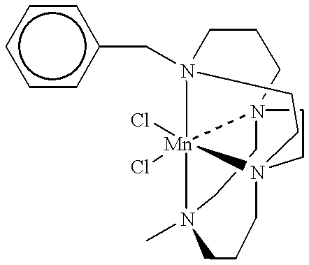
C1N23CCCN4(Cc5ccccc5)CCN5(C1)CCCN(C)([Mn]245(Cl)Cl)CC3
